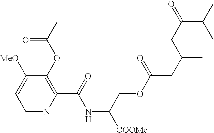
N(C(COC(CC(C)CC(=O)C(C)C)=O)[COOMe])C(C1=C(OC(C)=O)C([MeO])=CC=N1)=O
